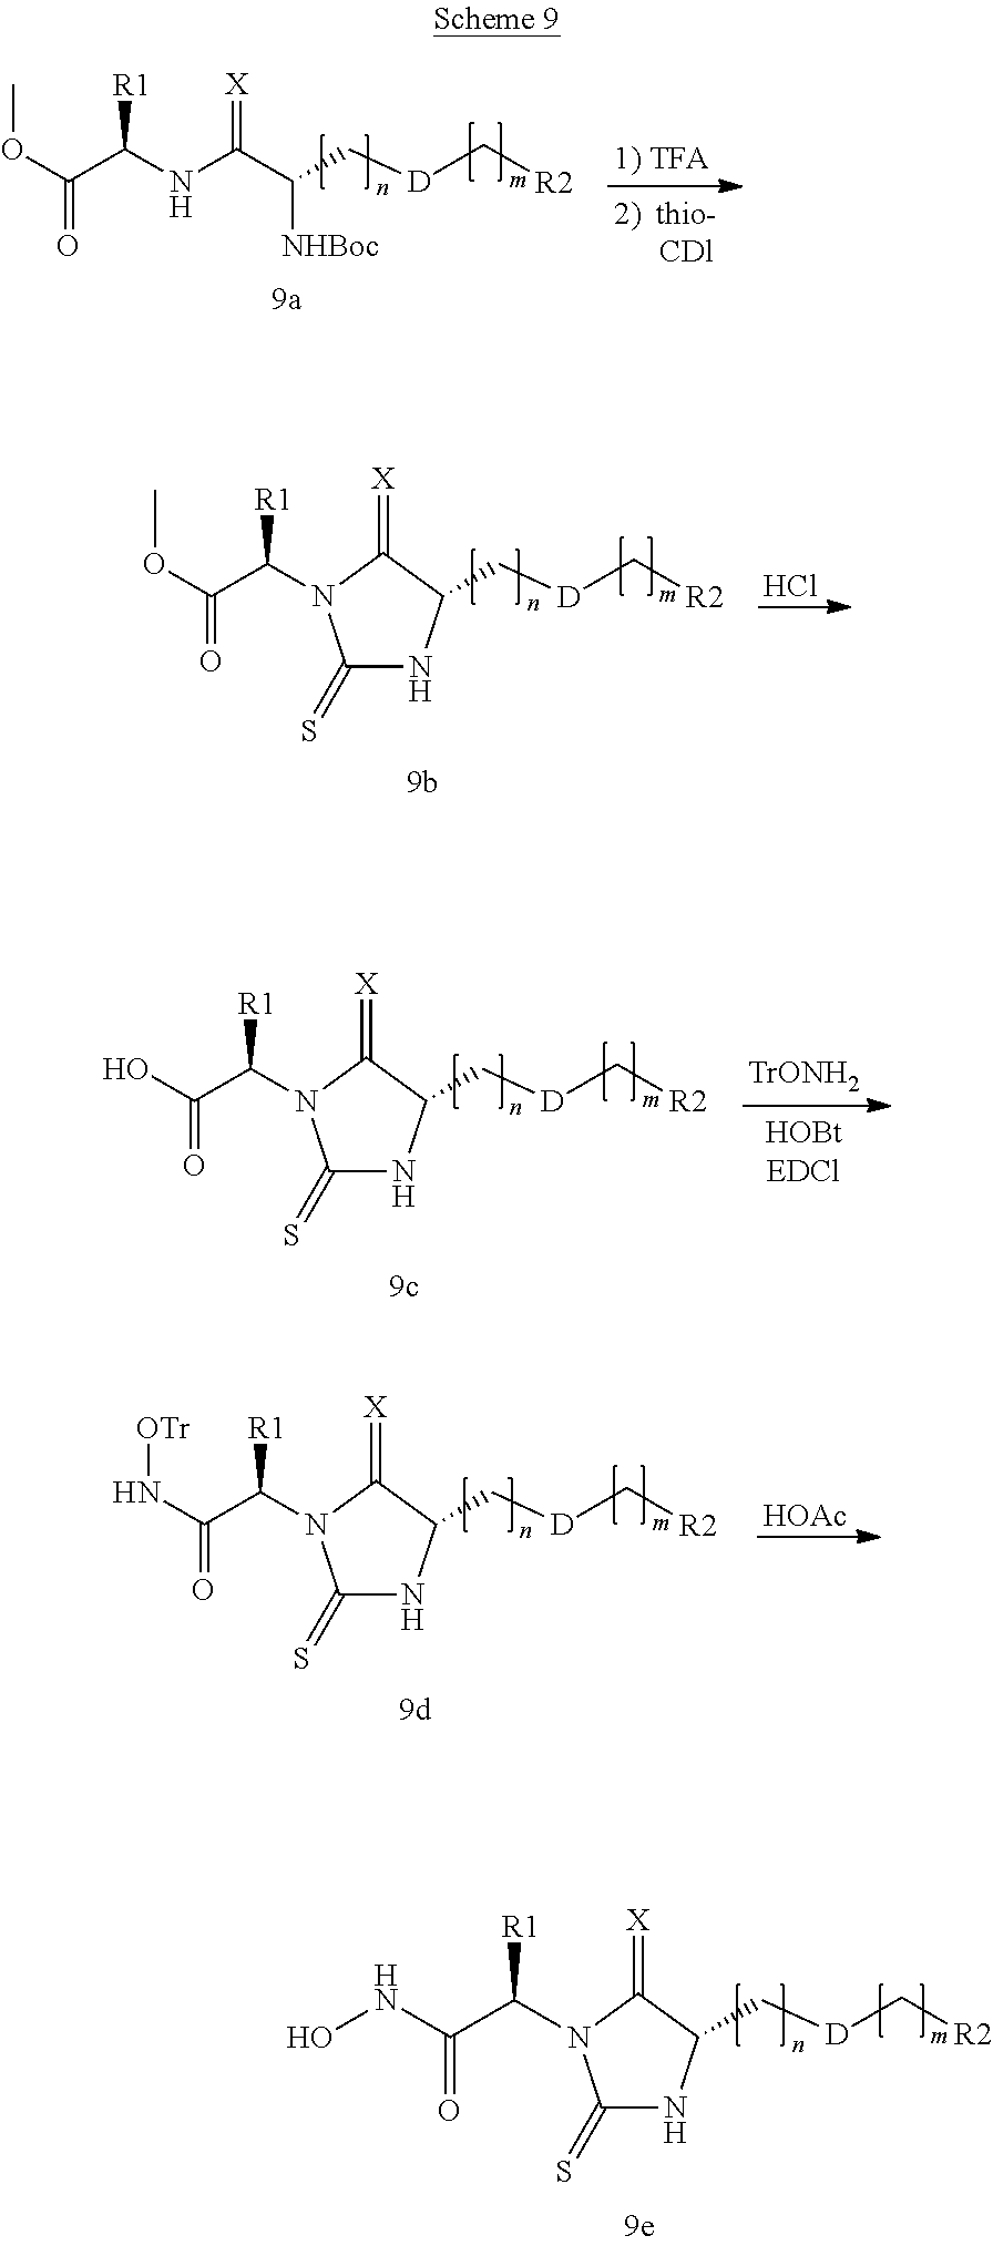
[D](CC1NC(=S)N(C(C(NO)=O)[R1])C1=[X])C[R2].[D](CC(C(NC(C(OC)=O)[R1])=[X])[NHBoc])C[R2].Cl.[D](CC1NC(=S)N(C(C(OC)=O)[R1])C1=[X])C[R2].[D](CC1NC(=S)N(C(C(O)=O)[R1])C1=[X])C[R2].[HOAc].[D](CC1NC(=S)N(C(C(N[OTr])=O)[R1])C1=[X])C[R2]
